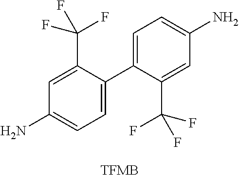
C1=C(C(F)(F)F)C(C2=CC=C(N)C=C2C(F)(F)F)=CC=C1N
